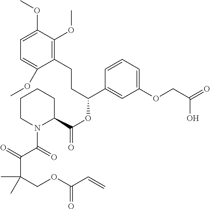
C1=C(OC)C(OC)=C(CCC(OC(=O)C2CCCCN2C(=O)C(=O)C(COC(C=C)=O)(C)C)C2=CC(OCC(=O)O)=CC=C2)C(OC)=C1
